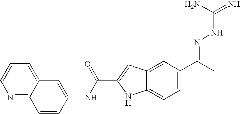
N1=C2C(=CC=C1)C=C(NC(C1=CC3=CC(C(=NNC(=N)N)C)=CC=C3N1)=O)C=C2
